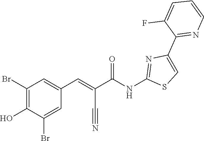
C1=C(F)C(C2=CSC(NC(C(=CC3=CC(Br)=C(O)C(Br)=C3)C#N)=O)=N2)=NC=C1
